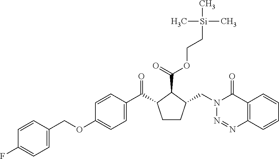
C1(OCC2=CC=C(F)C=C2)=CC=C(C(C2CCC(CN3N=NC4=C(C3=O)C=CC=C4)C2C(=O)OCC[Si](C)(C)C)=O)C=C1
